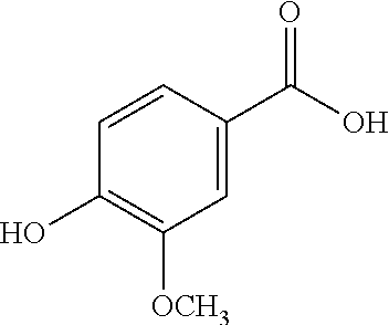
C1=C(C(O)=O)C=CC(O)=C1[OCH3]
